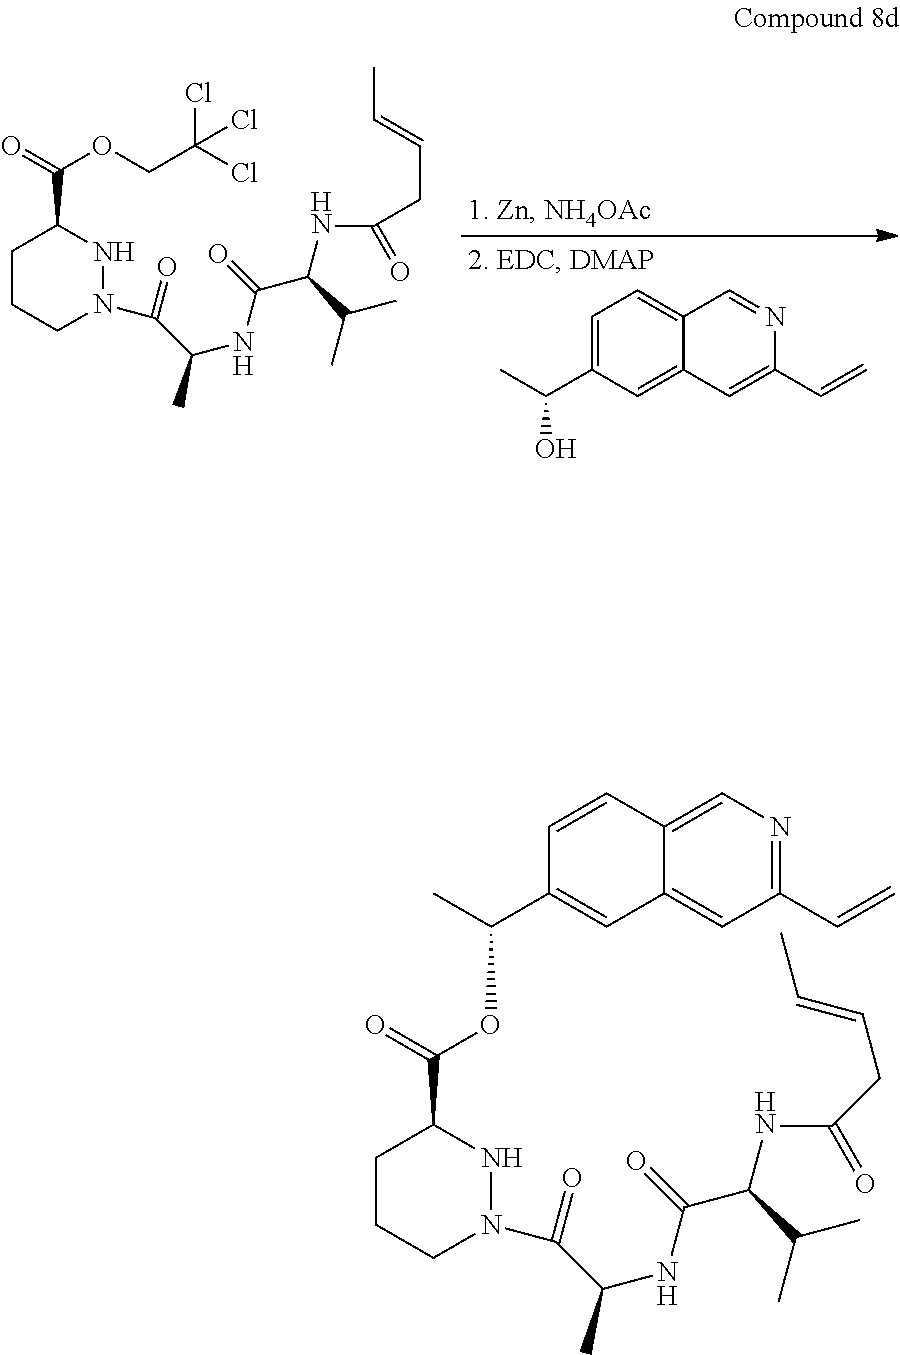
C1CCN(C(C(C)NC(=O)C(NC(=O)CC=CC)C(C)C)=O)NC1C(=O)OCC(Cl)(Cl)Cl.C1=C(C(C)O)C=C2C(=C1)C=NC(C=C)=C2.C1CCN(C(C(C)NC(=O)C(NC(=O)CC=CC)C(C)C)=O)NC1C(=O)OC(C1=CC2=CC(C=C)=NC=C2C=C1)C
